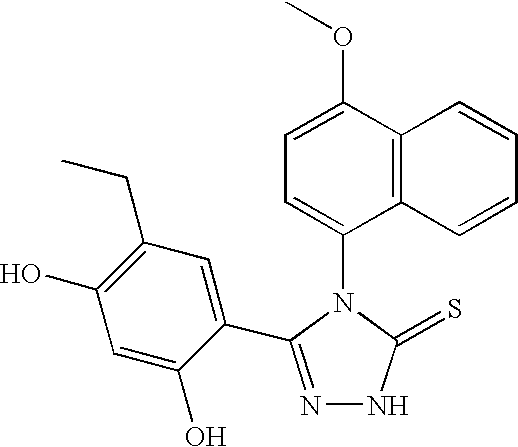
C1=C(OC)C2=C(C(N3C(=S)NN=C3C3=CC(CC)=C(O)C=C3O)=C1)C=CC=C2
